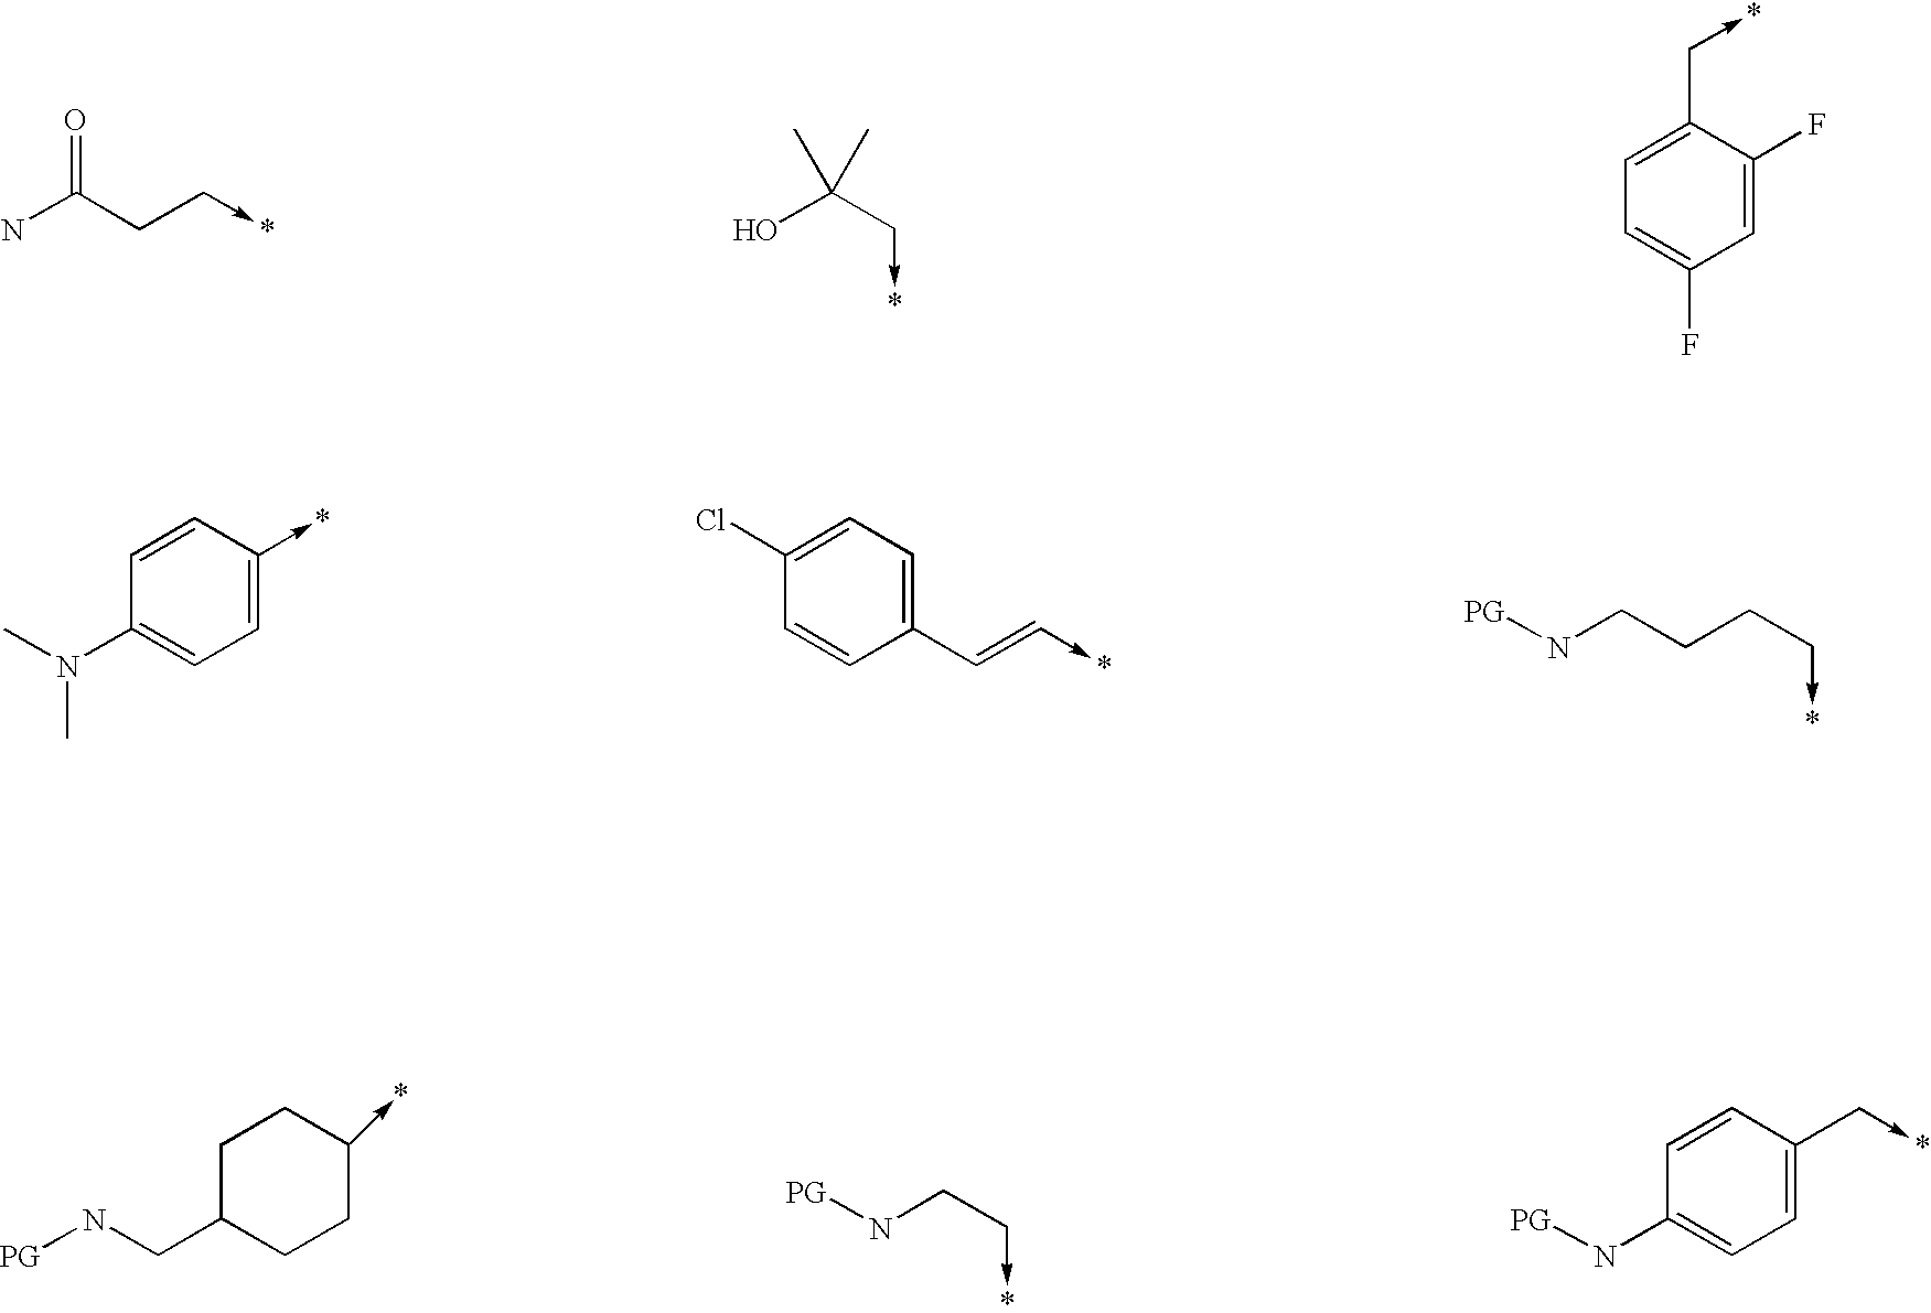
NC(CC->*)=O.OC(C->*)(C)C.C1(F)=CC(F)=CC=C1C->*.C1=CC(N(C)C)=CC=C1->*.C1=C(Cl)C=CC(C=C->*)=C1.C(CCCN[PG])->*.C1C(CN[PG])CCC(->*)C1.C(CN[PG])->*.C1=CC(C->*)=CC=C1N[PG]
